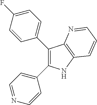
C1(F)=CC=C(C2=C(C3=CC=NC=C3)NC3=C2N=CC=C3)C=C1
